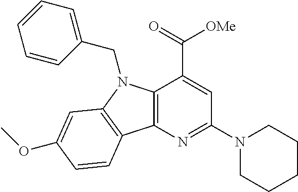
C12=C(N=C(N3CCCCC3)C=C1C(=O)[OMe])C1=C(N2CC2=CC=CC=C2)C=C(OC)C=C1
